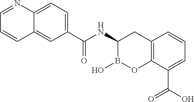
C1(C(NC2B(O)OC3=C(C2)C=CC=C3C(O)=O)=O)=CC=C2C(=C1)C=CC=N2
